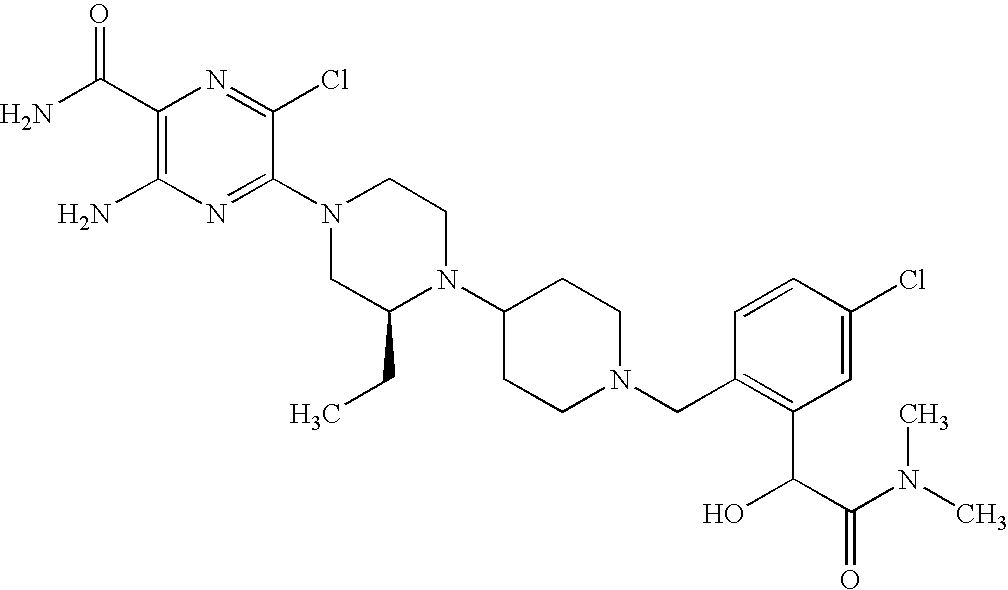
C1(C(N)=O)=C(N)N=C(N2CC(CC)N(C3CCN(CC4=C(C(C(=O)N(C)C)O)C=C(Cl)C=C4)CC3)CC2)C(Cl)=N1
